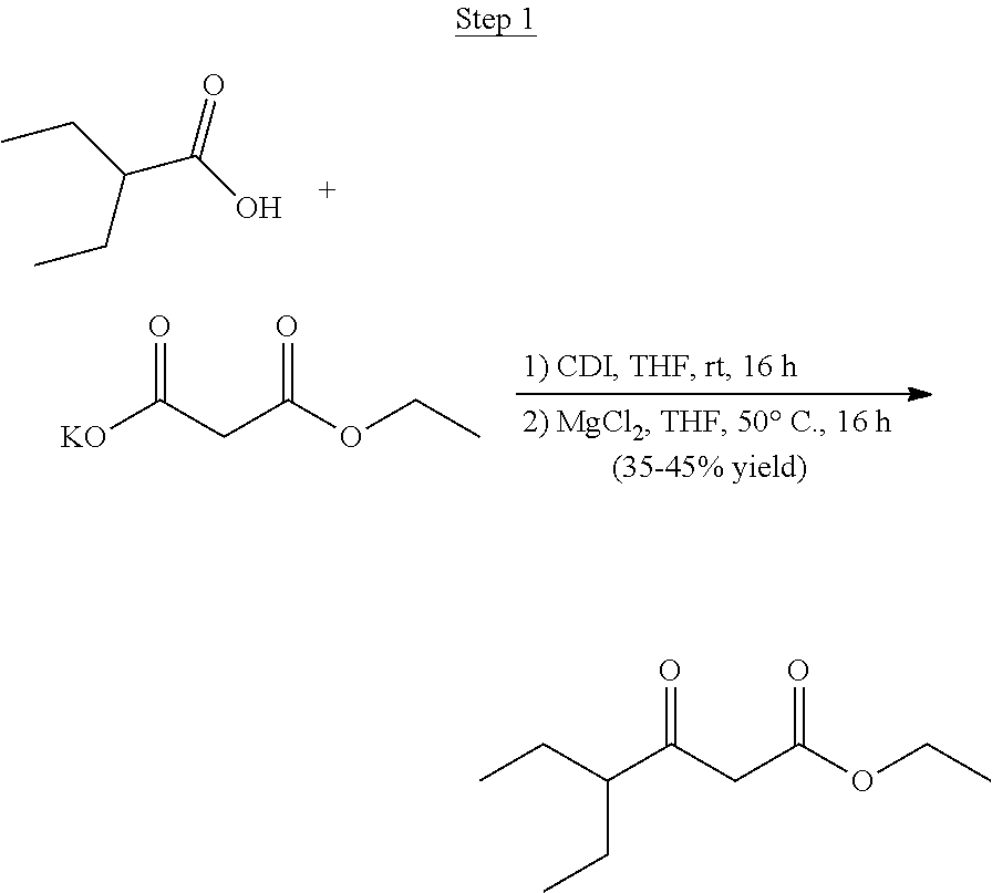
C(C(O)=O)(CC)CC.[KO]C(CC(OCC)=O)=O.C(C(CC(OCC)=O)=O)(CC)CC
